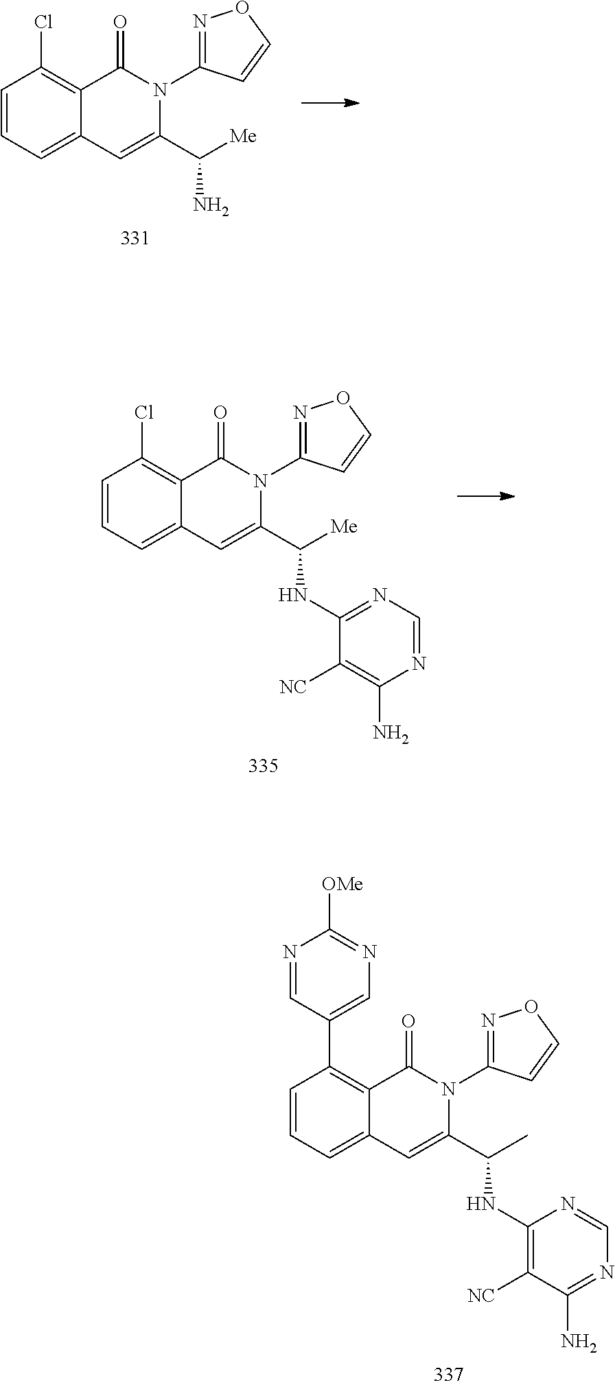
C1=CC=C2C(=C1Cl)C(=O)N(C1=NOC=C1)C(C(N)[Me])=C2.C1=CC=C2C(=C1Cl)C(=O)N(C1=NOC=C1)C(C(NC1=NC=NC(N)=C1[NC])[Me])=C2.C1=CC=C2C(=C1C1=CN=C([OMe])N=C1)C(=O)N(C1=NOC=C1)C(C(NC1=C([NC])C(N)=NC=N1)C)=C2
